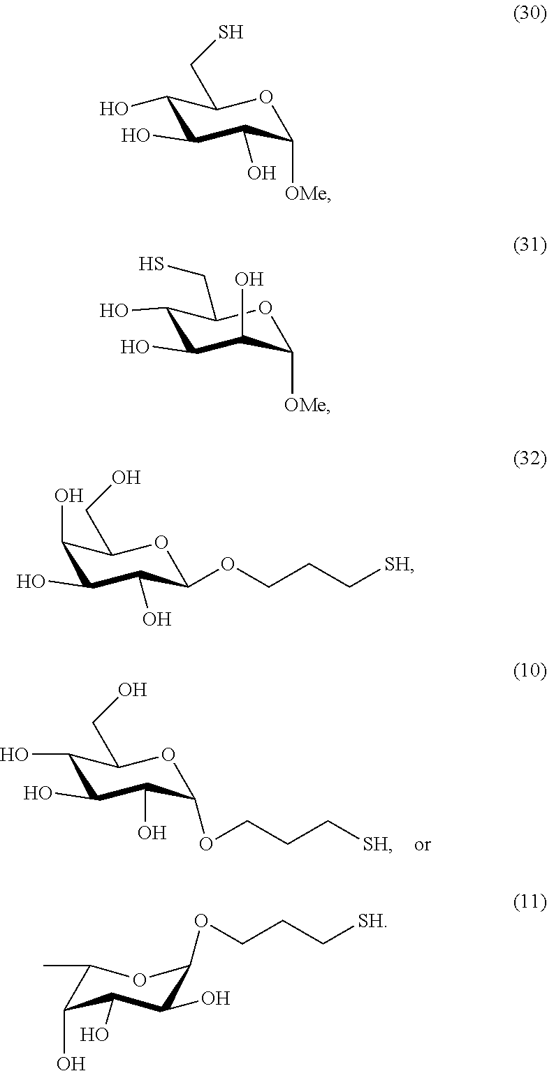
C1(O)C(O)C(O)C([OMe])OC1CS.C1(O)C(O)C(O)C([OMe])OC1CS.C1(O)C(O)C(O)C(OCCC[SH])OC1CO.C1(O)C(O)C(O)C(OCCC[SH])OC1CO.C1(C)C(O)C(O)C(O)C(OCCC[SH])O1
